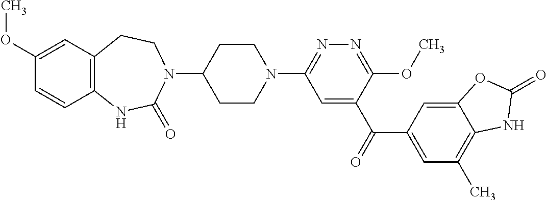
C1C(N2C(=O)NC3=C(C=C(OC)C=C3)CC2)CCN(C2=NN=C(OC)C(C(C3=CC(C)=C4C(=C3)OC(=O)N4)=O)=C2)C1
